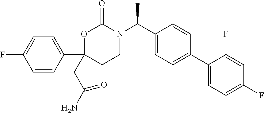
C1(C2=CC=C(F)C=C2)(CC(N)=O)CCN(C(C2=CC=C(C3=CC=C(F)C=C3F)C=C2)C)C(=O)O1
